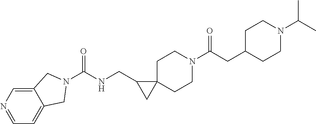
N1=CC=C2C(=C1)CN(C(NCC1CC13CCN(C(CC1CCN(C(C)C)CC1)=O)CC3)=O)C2
